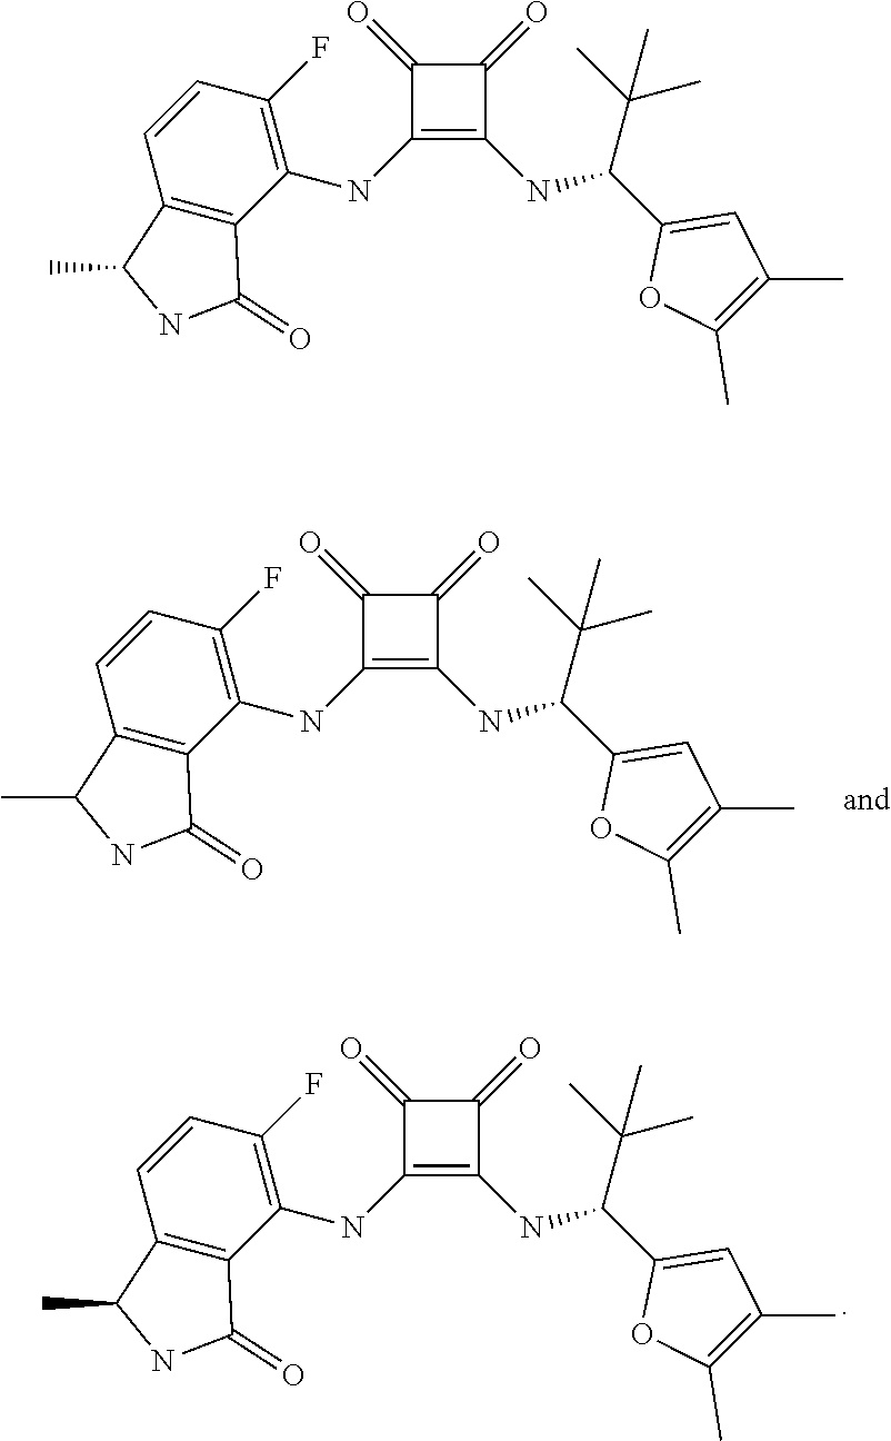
C1(=O)C2=C(C(C)N1)C=CC(F)=C2NC1=C(NC(C2=CC(C)=C(C)O2)C(C)(C)C)C(=O)C1=O.C1(=O)C2=C(C(C)N1)C=CC(F)=C2NC1=C(NC(C2=CC(C)=C(C)O2)C(C)(C)C)C(=O)C1=O.C1(=O)C2=C(C(C)N1)C=CC(F)=C2NC1=C(NC(C2=CC(C)=C(C)O2)C(C)(C)C)C(=O)C1=O
